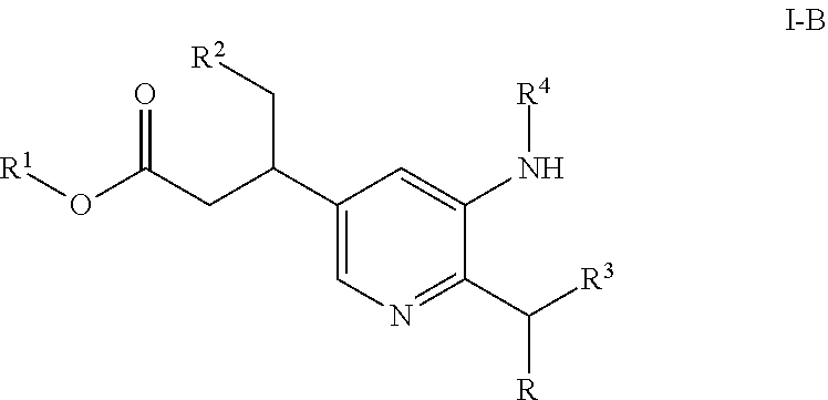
O=C(CC(C1=CN=C(C([R3])[R])C(N[R4])=C1)C[R2])O[R1]
